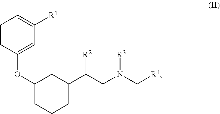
C1=CC(OC2CCCC(C(CN(C[R4])[R3])[R2])C2)=CC([R1])=C1
